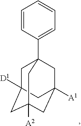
[A1]C12CC3(C4=CC=CC=C4)CC([D1])(CC([A2])(C1)C3)C2
